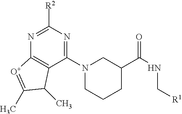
C12=C(C(N3CCCC(C(NC[R1])=O)C3)=NC([R2])=N1)C(C)C(C)=[O+]2
